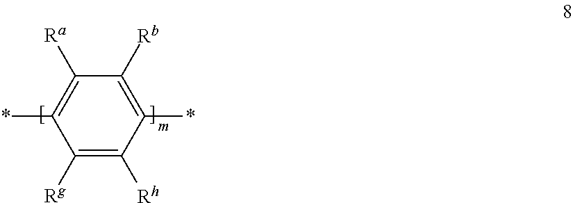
C1(*)=C([Rb])C([Ra])=C(*)C([Rg])=C1[Rh]
